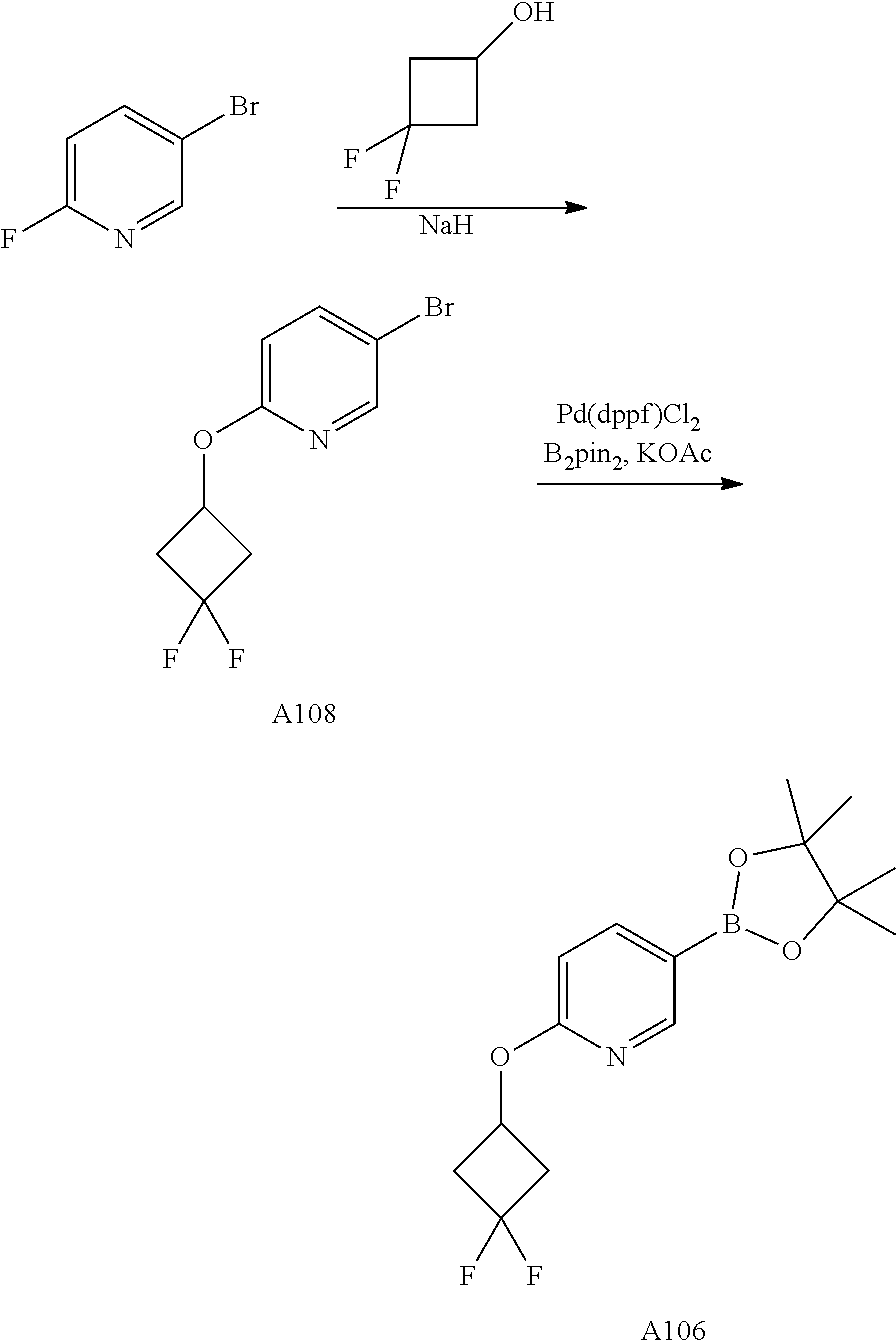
C1C(F)(F)CC1O.[Na].C1=C(F)N=CC(Br)=C1.C1=C(OC2CC(F)(F)C2)N=CC(Br)=C1.[A108].C1=C(OC2CC(F)(F)C2)N=CC(B2OC(C)(C)C(C)(C)O2)=C1.[A106]
